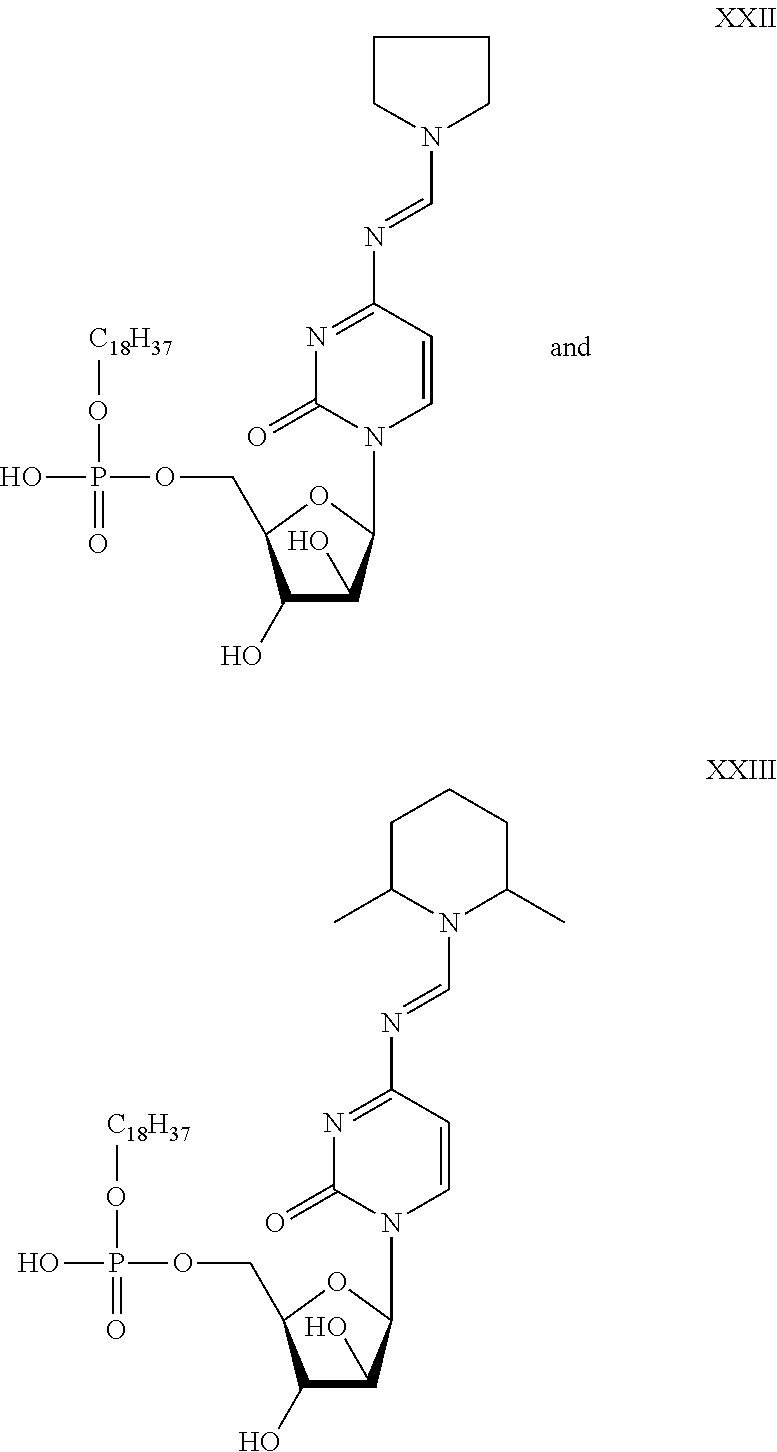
N1=C(N=CN2C(C)CCCC2C)C=CN(C2C(O)C(O)C(COP(O)(=O)O[C18H37])O2)C1=O.N1=C(N=CN2CCCC2)C=CN(C2C(O)C(O)C(COP(O)(=O)O[C18H37])O2)C1=O
